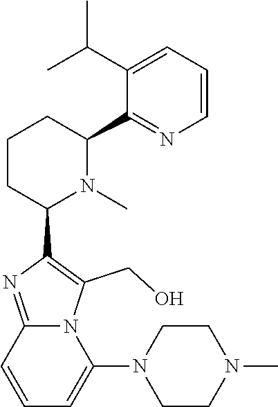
C1CC(C2=C(CO)N3C(=N2)C=CC=C3N2CCN(C)CC2)N(C)C(C2=NC=CC=C2C(C)C)C1
